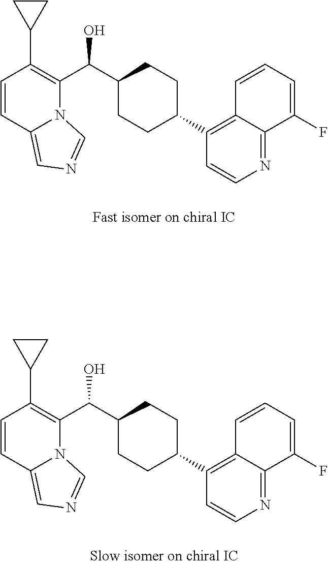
C1(C(C2=C(C3CC3)C=CC3=CN=CN23)O)CCC(C2=C3C(=NC=C2)C(F)=CC=C3)CC1.C1(C(C2=C(C3CC3)C=CC3=CN=CN23)O)CCC(C2=C3C(=NC=C2)C(F)=CC=C3)CC1
